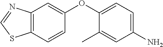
C1=NC2=C(S1)C=CC(OC1=CC=C(N)C=C1C)=C2
